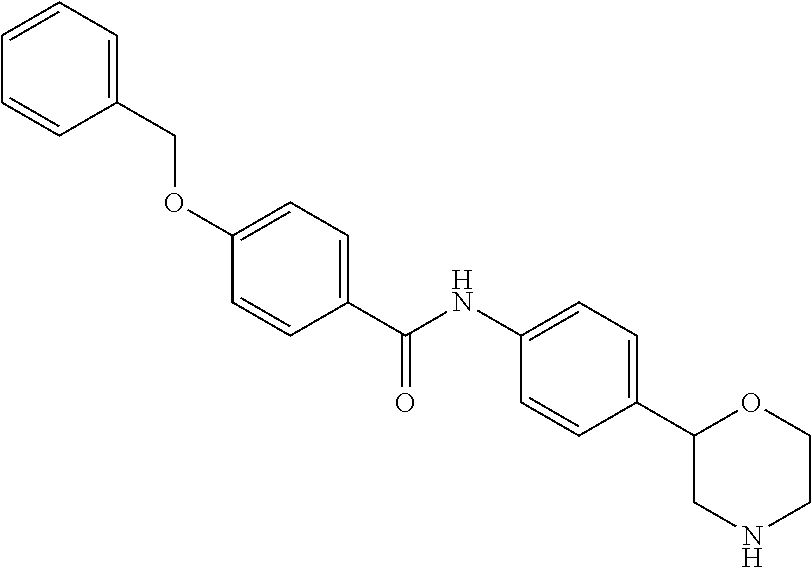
C1(OCC2=CC=CC=C2)=CC=C(C(NC2=CC=C(C3CNCCO3)C=C2)=O)C=C1
